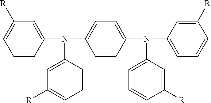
C1=CC(N(C2=CC=C(N(C3=CC=CC([R])=C3)C3=CC=CC([R])=C3)C=C2)C2=CC([R])=CC=C2)=CC([R])=C1
